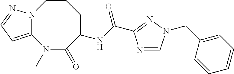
N12C(=CC=N1)N(C)C(=O)C(NC(=O)C1=NN(CC3=CC=CC=C3)C=N1)CCC2
